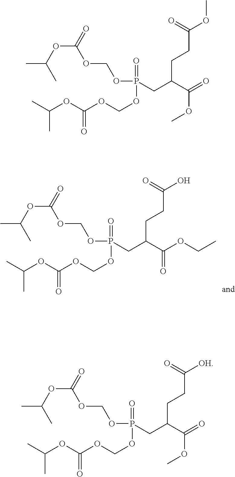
O(C(=O)OCOP(=O)(OCOC(OC(C)C)=O)CC(C(=O)OC)CCC(OC)=O)C(C)C.O(C(=O)OCOP(=O)(OCOC(OC(C)C)=O)CC(C(=O)OC)CCC([OH])=O)C(C)C.O(C(=O)OCOP(=O)(OCOC(OC(C)C)=O)CC(C(OCC)=O)CCC(O)=O)C(C)C
